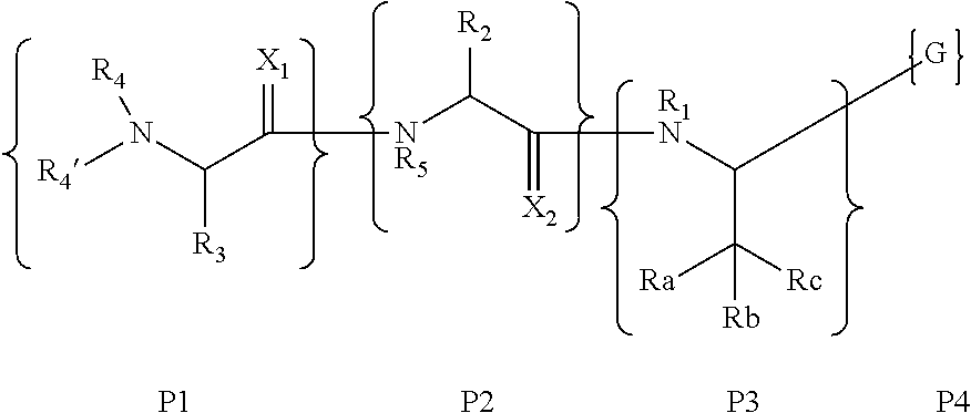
[R4]N([R4])C(C([NR5]C(C(=[X2])[R1N]C([G])C([Rc])([Ra])[Rb])[R2])=[X1])[R3].[P1].[P2].[P3].[P4]
